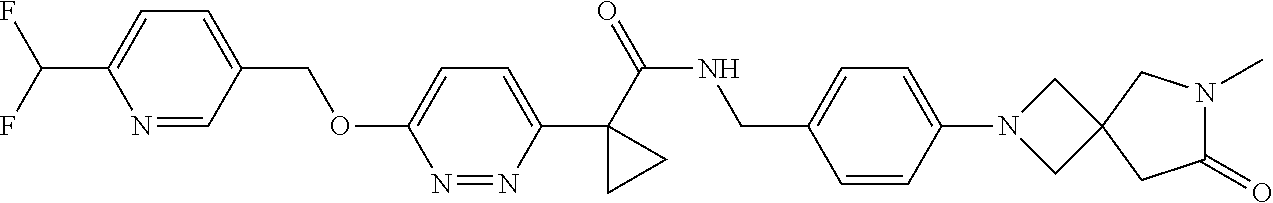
C(C1=CC=C(C(F)F)N=C1)OC1=CC=C(C2(C(NCC3=CC=C(N4CC5(C4)CC(=O)N(C)C5)C=C3)=O)CC2)N=N1
